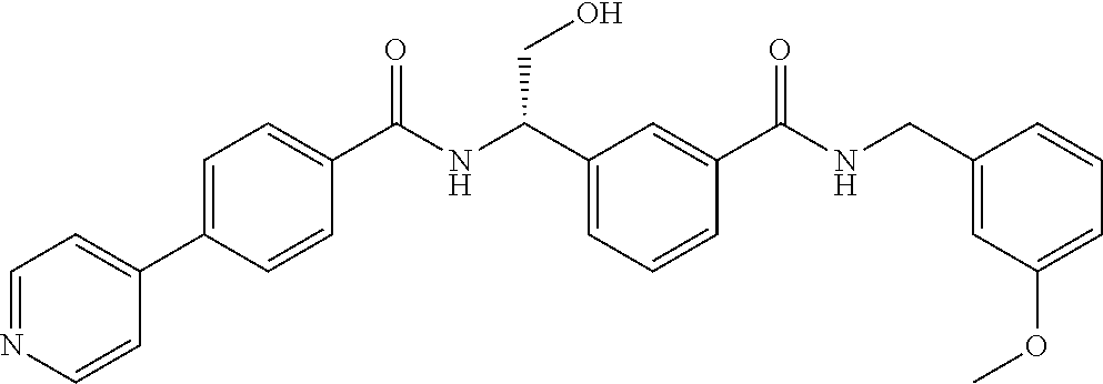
C1(C2=CC=NC=C2)=CC=C(C(NC(C2=CC=CC(C(NCC3=CC(OC)=CC=C3)=O)=C2)CO)=O)C=C1
